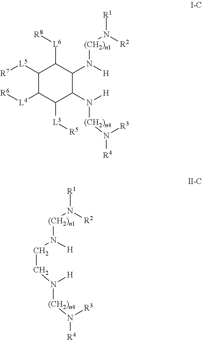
C1([L5][R7])C([L4][R6])C([L3][R5])C(N([H])[(CH2)n4]N([R4])[R3])C(N([H])[(CH2)n1]N([R1])[R2])C1[L6][R8].C(CN([H])[(CH2)n1]N([R1])[R2])N([H])[(CH2)n4]N([R4])[R3]
